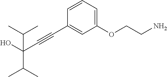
C1=CC=C(OCCN)C=C1C#CC(C(C)C)(C(C)C)O
